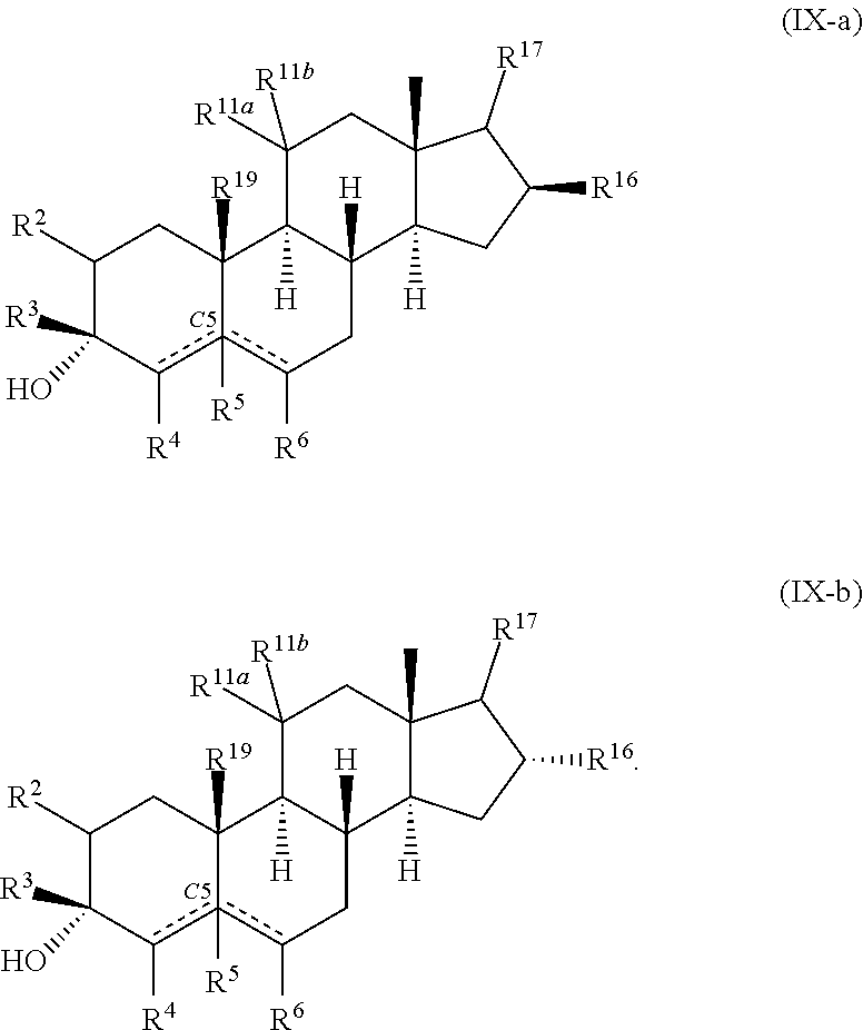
[C5].C1([R2])C([R3])(O)c([R4])c2([R5])c([R6])CC3([H])C([H])(C2([R19])C1)C([R11a])([R11b])CC1(C)C3([H])CC([R16])C1[R17].[C5].C1([R2])C([R3])(O)c([R4])c2([R5])c([R6])CC3([H])C([H])(C2([R19])C1)C([R11a])([R11b])CC1(C)C3([H])CC([R16])C1[R17]
